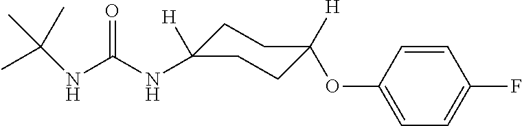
C1C([H])(NC(NC(C)(C)C)=O)CCC(OC2=CC=C(F)C=C2)([H])C1
